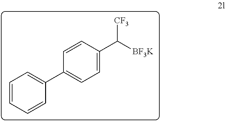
C1(C([CF3])[BF3K])=CC=C(C2=CC=CC=C2)C=C1
